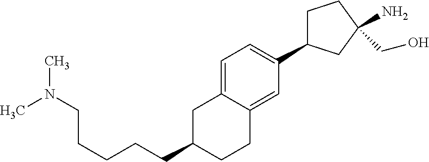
C1=C2C(=CC(C3CCC(N)(CO)C3)=C1)CCC(CCCCCN(C)C)C2
